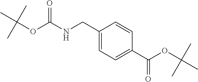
C1(CNC(=O)OC(C)(C)C)=CC=C(C(OC(C)(C)C)=O)C=C1
